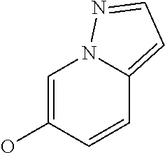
OC1=CN2C(=CC=N2)C=C1
